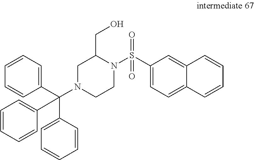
C1=C(S(N2CCN(C(C3=CC=CC=C3)(C3=CC=CC=C3)C3=CC=CC=C3)CC2CO)(=O)=O)C=C2C(=C1)C=CC=C2
